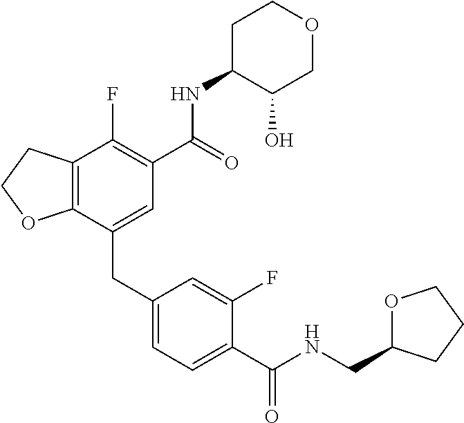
C12=C(CCO1)C(F)=C(C(NC1C(O)COCC1)=O)C=C2CC1=CC=C(C(NCC2OCCC2)=O)C(F)=C1
